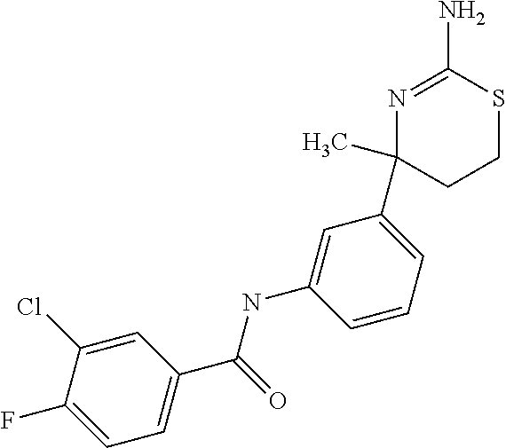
N(C1=CC(C2(C)CCSC(N)=N2)=CC=C1)C(C1=CC=C(F)C(Cl)=C1)=O
